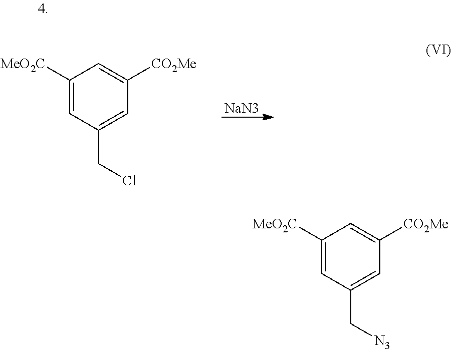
C1([MeO2C])=CC(CCl)=CC([CO2Me])=C1.[NaN3].C1([MeO2C])=CC(C[N3])=CC([CO2Me])=C1
